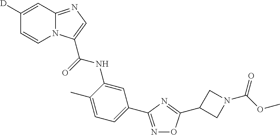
C1([D])=CC2=NC=C(C(=O)NC3=CC(C4=NOC(C5CN(C(OC)=O)C5)=N4)=CC=C3C)N2C=C1
